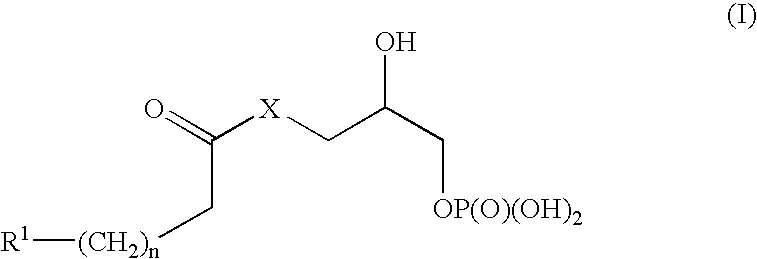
O=C([X]CC(C[OP(O)(OH)2])O)C[(CH2)n][R1]
